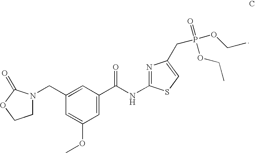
N1(CC2=CC(C(NC3=NC(CP(OCC)(=O)OCC)=CS3)=O)=CC(OC)=C2)CCOC1=O
